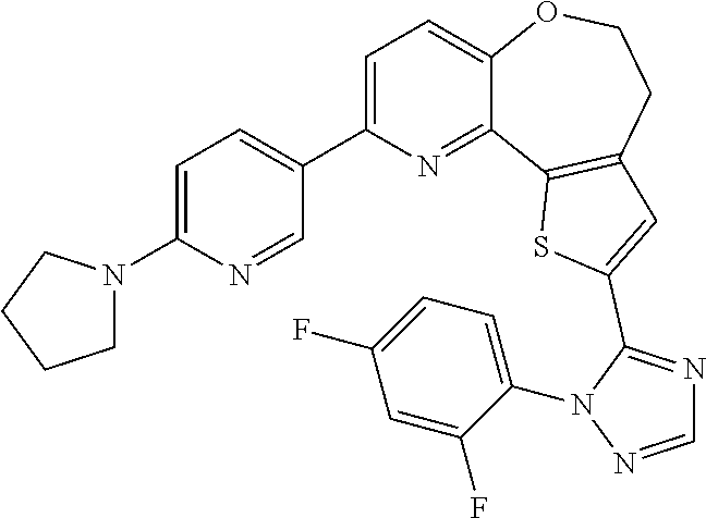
C1=C(C2=CC=C(N3CCCC3)N=C2)N=C2C(=C1)OCCC1=C2SC(C2=NC=NN2C2=CC=C(F)C=C2F)=C1
